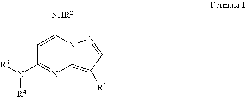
C1=C([NHR2])N2C(=C([R1])C=N2)N=C1N([R4])[R3]
